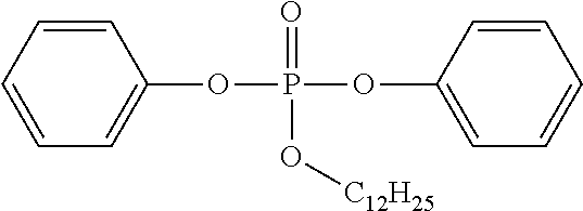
C1=CC=CC=C1OP(OC1=CC=CC=C1)(=O)O[C12H25]
